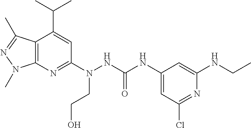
C12=C(N=C(N(CCO)NC(NC3=CC(Cl)=NC(NCC)=C3)=O)C=C1C(C)C)N(C)N=C2C
